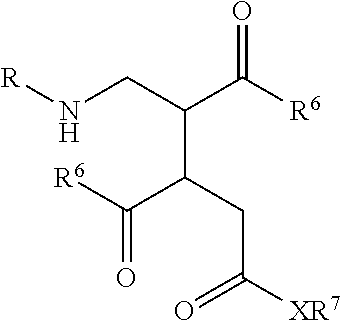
[R]NCC(C([R6])=O)C(CC([XR7])=O)C([R6])=O
